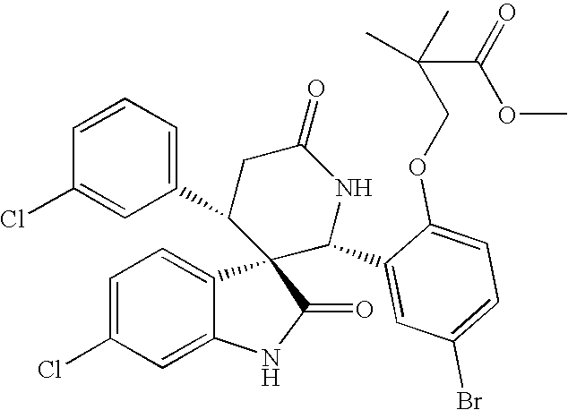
C1=C(Cl)C=C2C(=C1)C1(C(=O)N2)C(C2=CC=CC(Cl)=C2)CC(=O)NC1C1=CC(Br)=CC=C1OCC(C(=O)OC)(C)C
